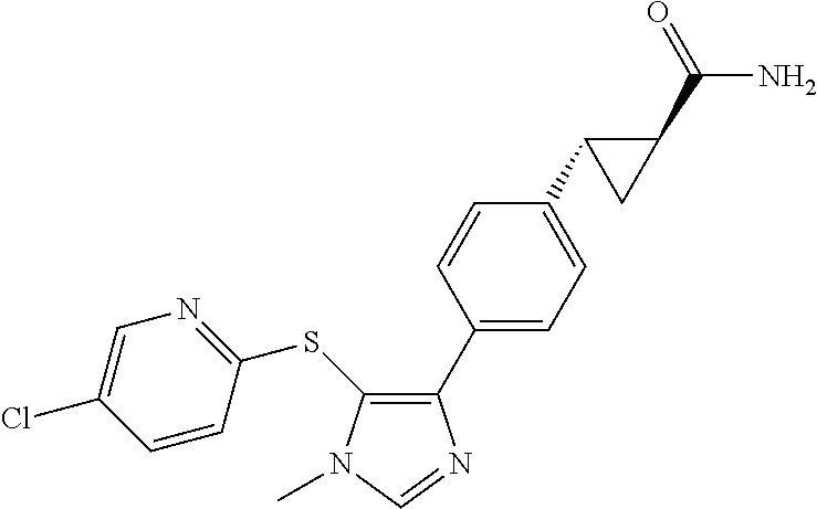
C1(SC2=NC=C(Cl)C=C2)=C(C2=CC=C(C3CC3C(=O)N)C=C2)N=CN1C
